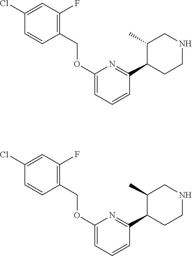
C1(Cl)=CC(F)=C(COC2=CC=CC(C3CCNCC3C)=N2)C=C1.C1(Cl)=CC(F)=C(COC2=CC=CC(C3CCNCC3C)=N2)C=C1
